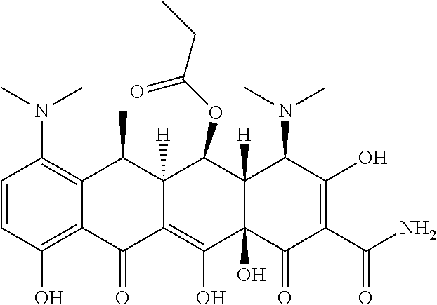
C1=CC(O)=C2C(=C1N(C)C)C(C)C1([H])C(=C(O)C3(O)C([H])(C1OC(=O)CC)C(N(C)C)C(O)=C(C(N)=O)C3=O)C2=O
